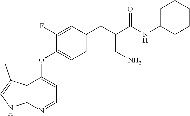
C12=C(N=CC=C1OC1=CC=C(CC(C(NC3CCCCC3)=O)CN)C=C1F)NC=C2C
